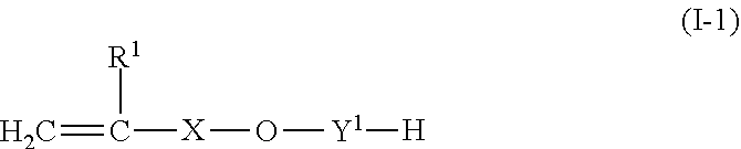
C=C([X]O[Y1][H])[R1]
